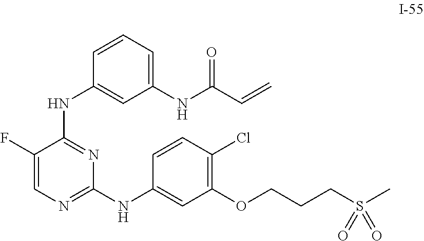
C1(NC2=CC(NC(C=C)=O)=CC=C2)=NC(NC2=CC(OCCCS(C)(=O)=O)=C(Cl)C=C2)=NC=C1F
